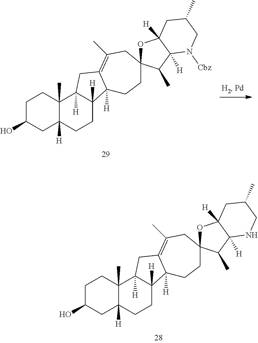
C1C(O)CC2([H])C(C)(C1)C1([H])C([H])(CC2)C2([H])C(=C(C)CC3(CC2)OC2([H])C([H])(C3C)N([Cbz])CC(C)C2)C1.C1C(O)CC2([H])C(C)(C1)C1([H])C([H])(CC2)C2([H])C(=C(C)CC3(CC2)OC2([H])C([H])(C3C)NCC(C)C2)C1
